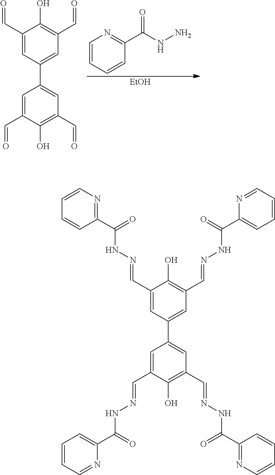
C1(C=NNC(C2=NC=CC=C2)=O)=CC(C2=CC(C=NNC(C3=NC=CC=C3)=O)=C(O)C(C=NNC(C3=CC=CC=N3)=O)=C2)=CC(C=NNC(C2=CC=CC=N2)=O)=C1O.C1(C=O)=CC(C2=CC(C=O)=C(O)C(C=O)=C2)=CC(C=O)=C1O.C(NN)(C1=NC=CC=C1)=O.[EtOH]
